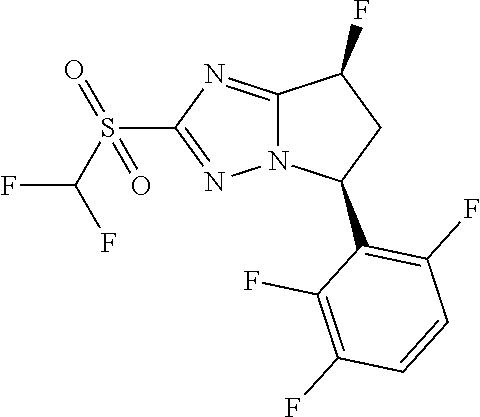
C12=NC(S(=O)(C(F)F)=O)=NN1C(C1=C(F)C=CC(F)=C1F)CC2F
